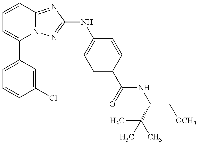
C1=C(C2=CC=CC3=NC(NC4=CC=C(C(=O)NC(C[OCH3])C(C)(C)C)C=C4)=NN23)C=C(Cl)C=C1
